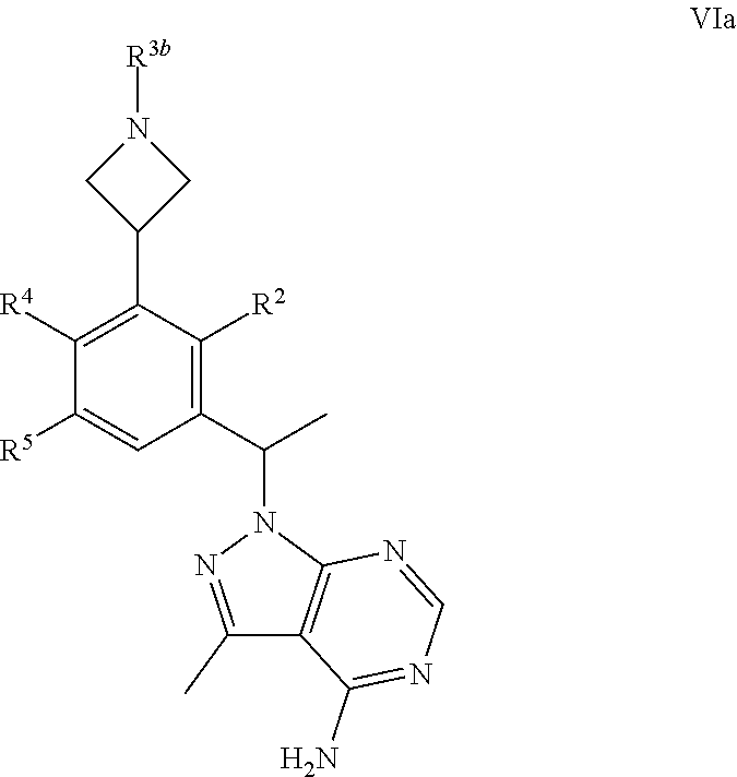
C1([R5])=CC(C(C)N2C3=C(C(C)=N2)C(N)=NC=N3)=C([R2])C(C2CN([R3b])C2)=C1[R4]
